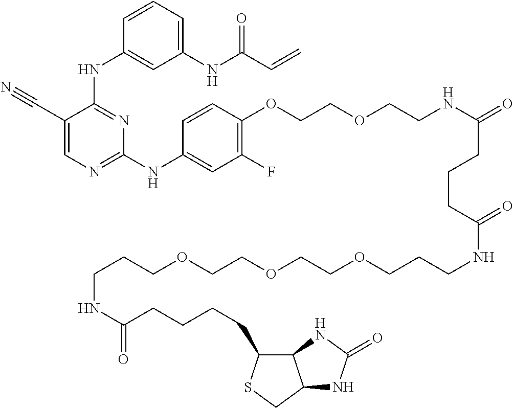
N(C1=NC=C(C#N)C(NC2=CC(NC(C=C)=O)=CC=C2)=N1)C1=CC(F)=C(OCCOCCNC(CCCC(NCCCOCCOCCOCCCNC(=O)CCCCC2C3C(CS2)NC(=O)N3)=O)=O)C=C1
